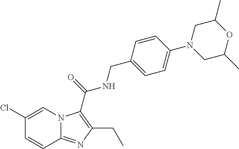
C1(Cl)=CN2C(=NC(CC)=C2C(=O)NCC2=CC=C(N3CC(C)OC(C)C3)C=C2)C=C1
